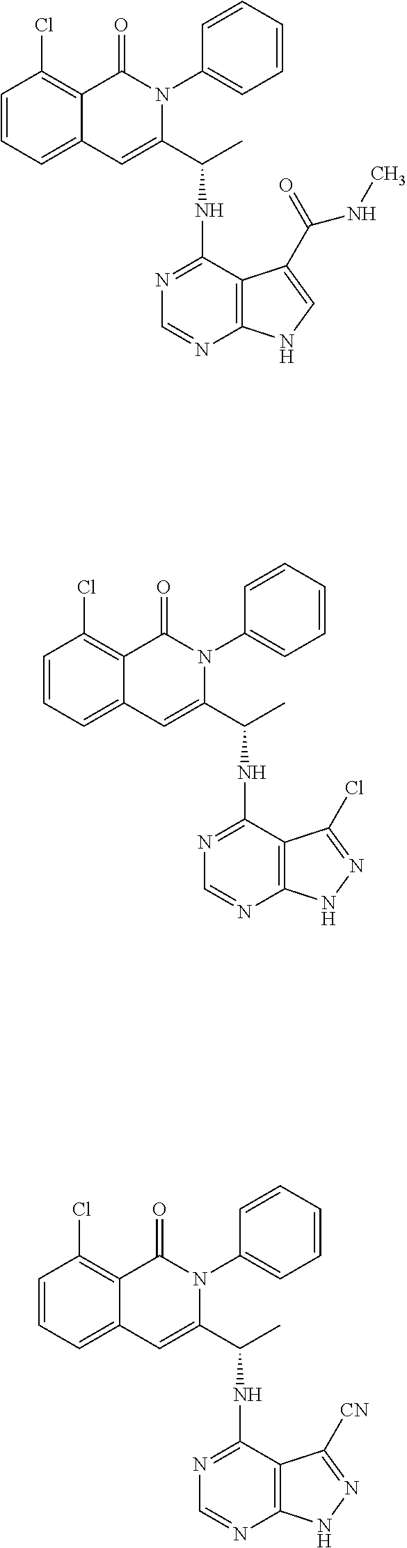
C1=CC=C2C(=C1Cl)C(=O)N(C1=CC=CC=C1)C(C(NC1=NC=NC3=C1C(C(=O)NC)=CN3)C)=C2.C1=CC=C2C(=C1Cl)C(=O)N(C1=CC=CC=C1)C(C(NC1=NC=NC3=C1C(Cl)=NN3)C)=C2.C1=CC=C2C(=C1Cl)C(=O)N(C1=CC=CC=C1)C(C(NC1=NC=NC3=C1C([CN])=NN3)C)=C2
